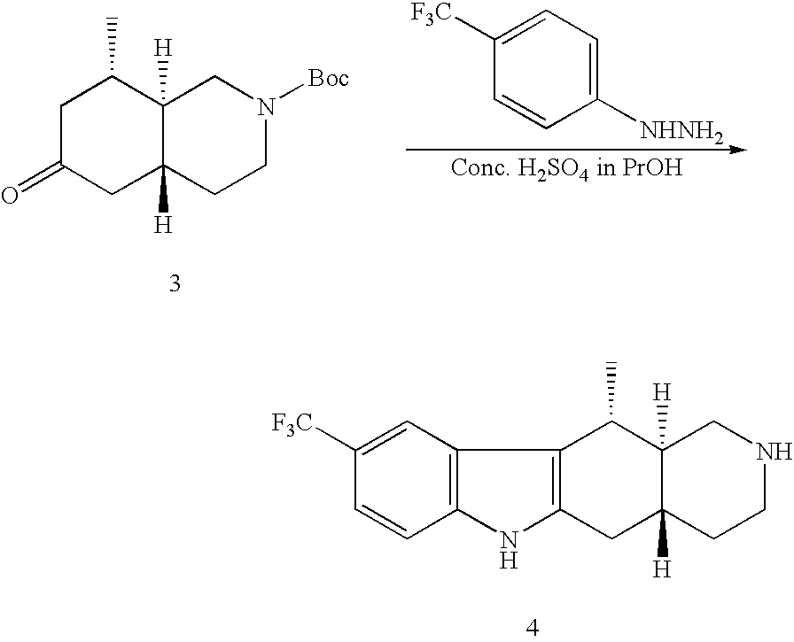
C1C(=O)CC2([H])C([H])(C1C)CN([Boc])CC2.C1([NHNH2])=CC=C([F3C])C=C1.C12=C(CC3([H])C([H])(C1C)CNCC3)NC1=C2C=C([F3C])C=C1
